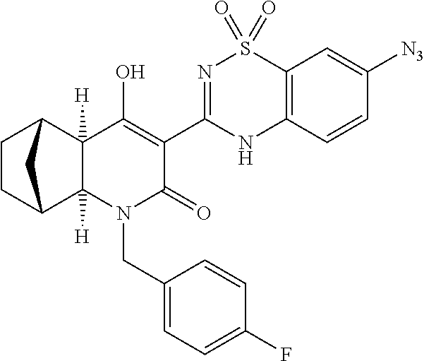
C1CC2C3([H])C([H])(C1C2)C(O)=C(C1=NS(=O)(=O)C2=C(N1)C=CC([N3])=C2)C(=O)N3CC1=CC=C(F)C=C1
